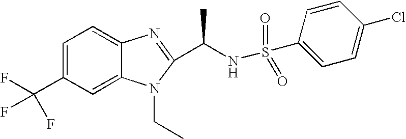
C1=C(C(F)(F)F)C=C2C(=C1)N=C(C(NS(=O)(C1=CC=C(Cl)C=C1)=O)C)N2CC
